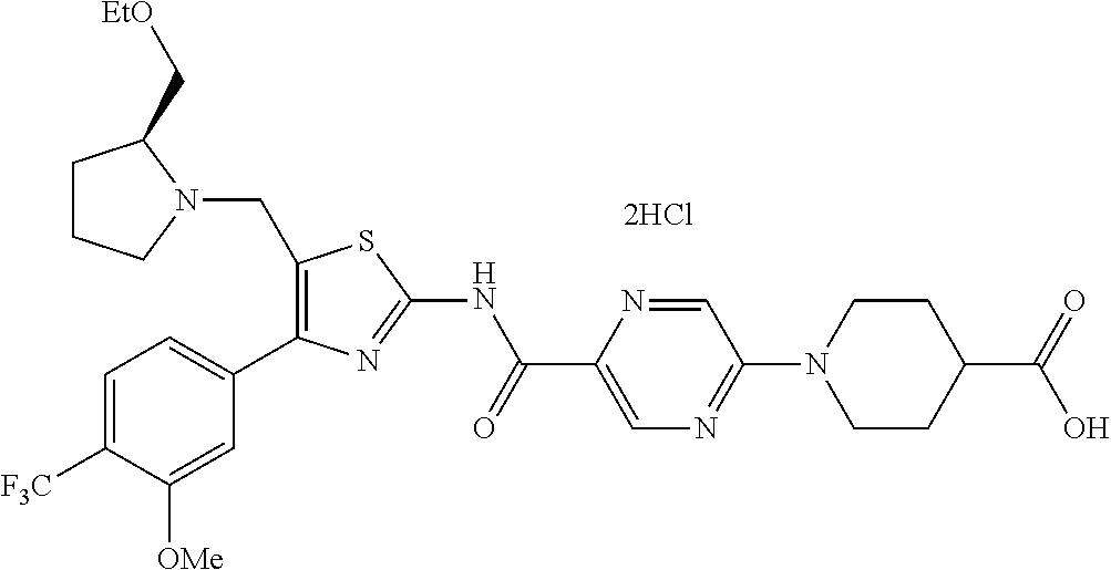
C1([F3C])=CC=C(C2=C(CN3C(C[EtO])CCC3)SC(NC(C3=CN=C(N4CCC(C(=O)O)CC4)C=N3)=O)=N2)C=C1[OMe]
